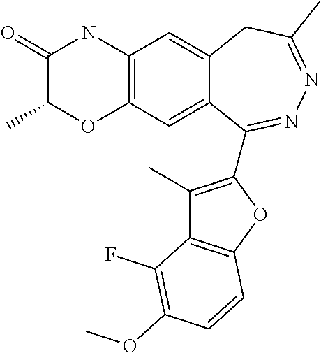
C1(=O)C(C)OC2=C(N1)C=C1C(=C2)C(C2=C(C)C3=C(O2)C=CC(OC)=C3F)=NN=C(C)C1
